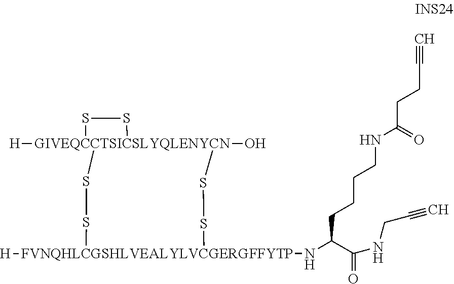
[H][GIVEQCCTSICSLYQLENYCN]12(O)(SS1)SS[FVNQHLCGSHLVEALYLVCGERGFFYTP](NC(C(NCC#C)=O)CCCCNC(CCC#C)=O)([H])SS2
